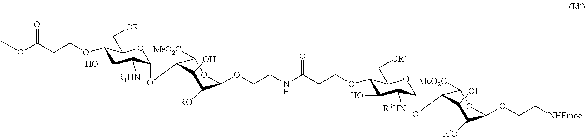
O1C(OC2C([MeO2C])OC(OCCNC(CCOC3C(O)C([R3HN])C(OC4C([MeO2C])OC(OCC[NHFmoc])C([RO])C4O)OC3C[OR])=O)C([RO])C2O)C([R1HN])C(O)C(OCCC(OC)=O)C1C[OR]
